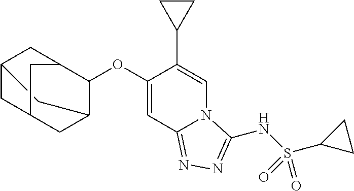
C12CC3CC(C1)CC(C2)C3OC1=CC2=NN=C(NS(C3CC3)(=O)=O)N2C=C1C1CC1
